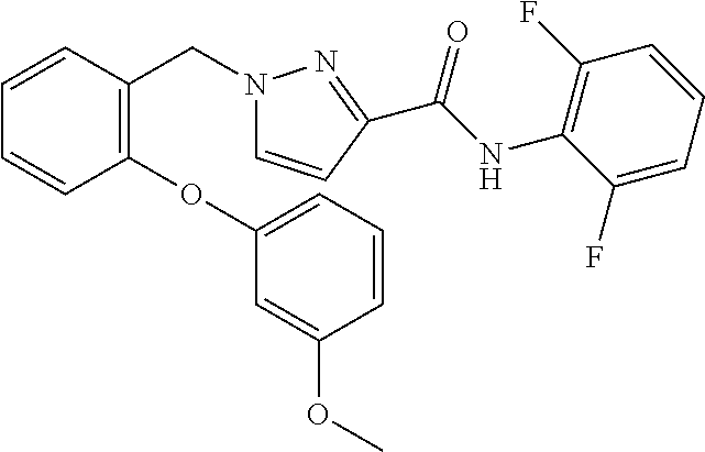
C1=C(OC2=C(CN3C=CC(C(NC4=C(F)C=CC=C4F)=O)=N3)C=CC=C2)C=C(OC)C=C1
